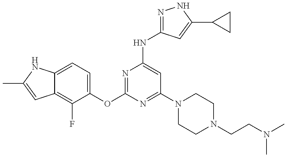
C12=C(F)C(OC3=NC(NC4=NNC(C5CC5)=C4)=CC(N4CCN(CCN(C)C)CC4)=N3)=CC=C1NC(C)=C2
